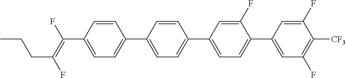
C(C1=CC=C(C2=CC=C(C3=CC=C(C4=CC(F)=C([CF3])C(F)=C4)C(F)=C3)C=C2)C=C1)(=C(F)CCC)F
